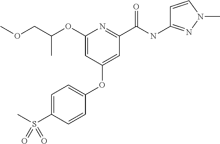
C(C)(COC)OC1=CC(OC2=CC=C(S(C)(=O)=O)C=C2)=CC(C(NC2=NN(C)C=C2)=O)=N1
